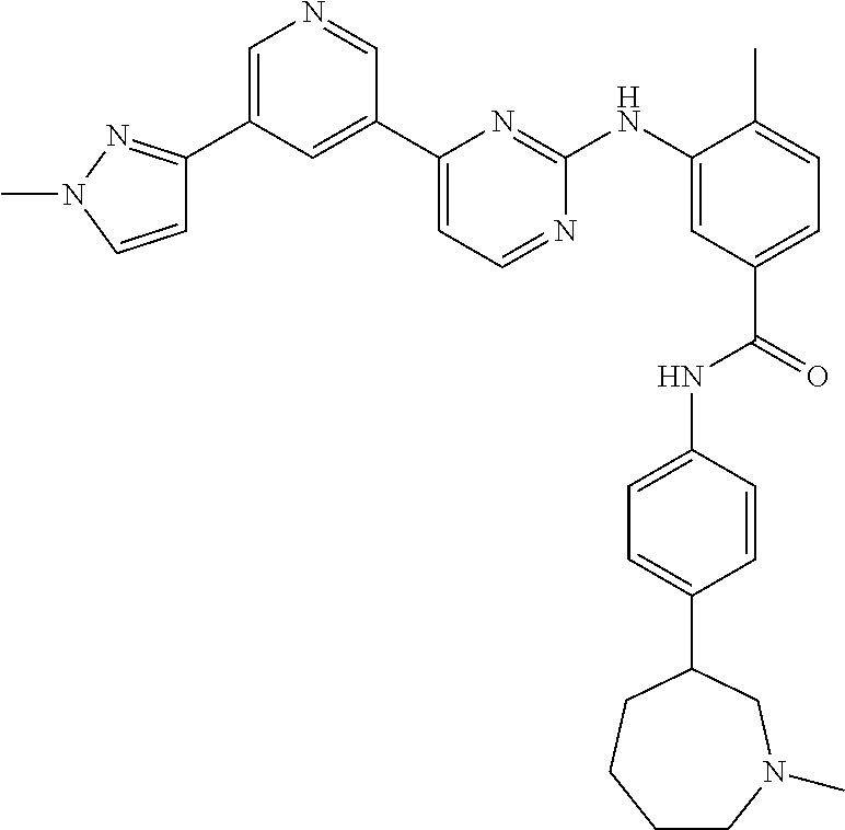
C1=C(C2=NN(C)C=C2)C=C(C2=CC=NC(NC3=CC(C(=O)NC4=CC=C(C5CN(C)CCCC5)C=C4)=CC=C3C)=N2)C=N1
